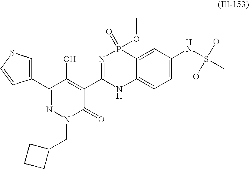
C1(C2=NN(CC3CCC3)C(=O)C(C3=NP(=O)(OC)C4=CC(NS(C)(O)O)=CC=C4N3)=C2O)=CSC=C1
